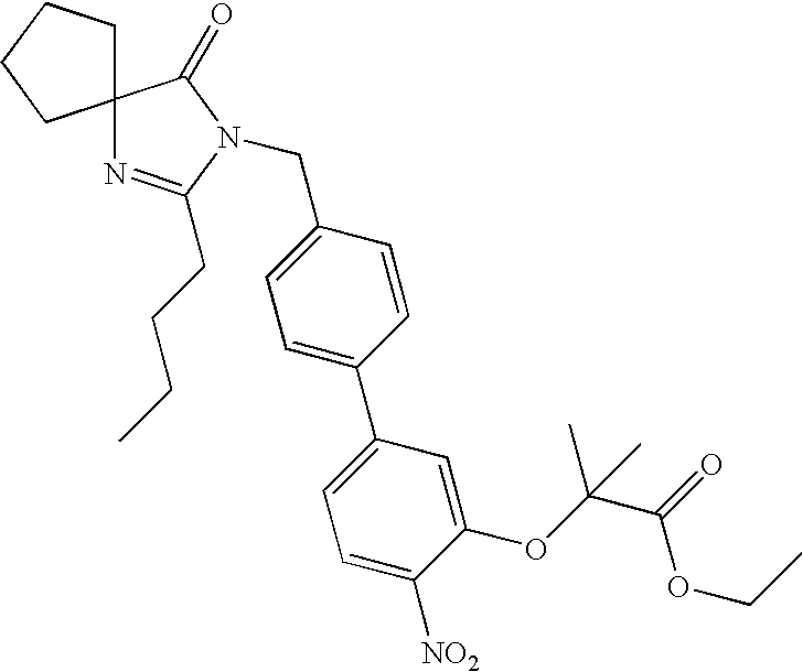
C12(N=C(CCCC)N(CC3=CC=C(C4=CC=C([NO2])C(OC(C(=O)OCC)(C)C)=C4)C=C3)C1=O)CCCC2
